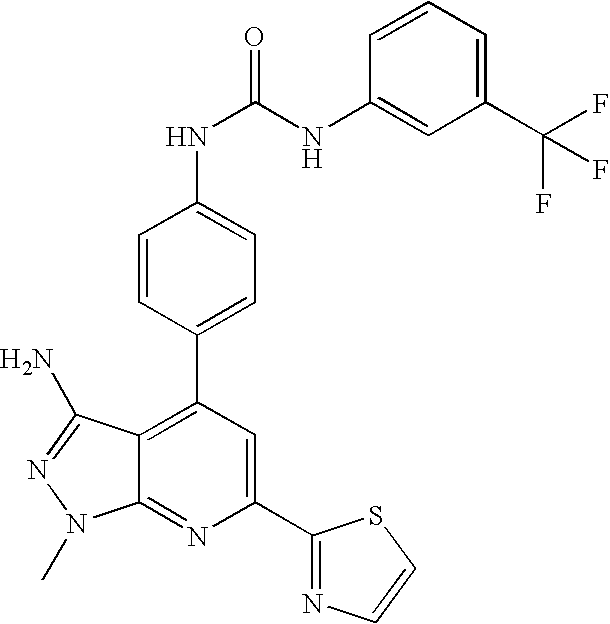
C1=CC(C2=C3C(=NC(C4=NC=CS4)=C2)N(C)N=C3N)=CC=C1NC(NC1=CC(C(F)(F)F)=CC=C1)=O
